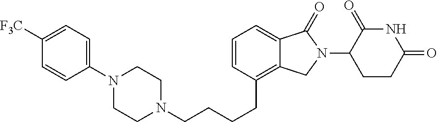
C1=CC(CCCCN2CCN(C3=CC=C([F3C])C=C3)CC2)=C2C(=C1)C(=O)N(C1C(=O)NC(=O)CC1)C2
